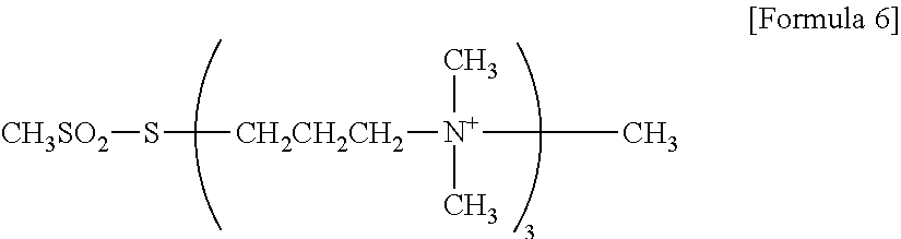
S([CH3SO2])[CH2CH2CH2][N+](C)(C)C
